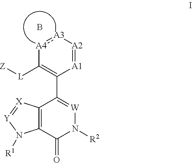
[A4]1:[A3][A2]=[A1]C(C2=[W]N([R2])C(=O)C3=C2[X]=[Y]N3[R1])=C1[L][Z].B
